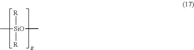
[R][SiO](C)(C)[R]
